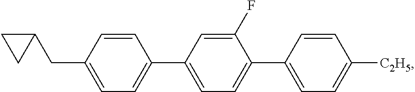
C1=CC(CC2CC2)=CC=C1C1=CC=C(C2=CC=C([C2H5])C=C2)C(F)=C1
